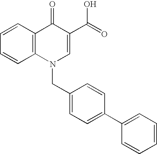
C12=C(C=CC=C1)C(=O)C(C(=O)O)=CN2CC1=CC=C(C2=CC=CC=C2)C=C1
